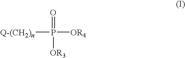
[Q-(CH2)n]P([OR4])(=O)[OR3]
